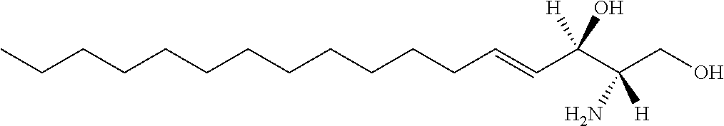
C(CCCCCCCC=CC(C(CO)([H])N)(O)[H])CCCC
